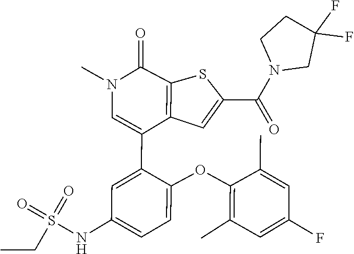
C1(C)=C(OC2=CC=C(NS(CC)(=O)=O)C=C2C2=CN(C)C(=O)C3=C2C=C(C(N2CC(F)(F)CC2)=O)S3)C(C)=CC(F)=C1
